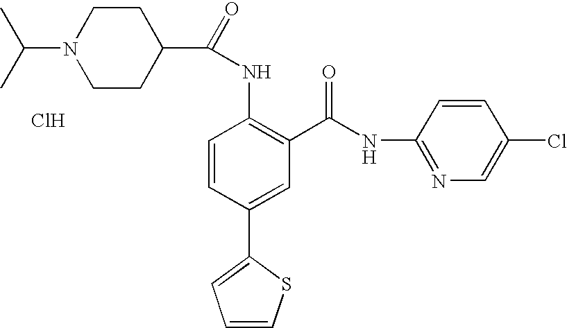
CC(C)N1CCC(C(=O)NC2=C(C(NC3=NC=C(Cl)C=C3)=O)C=C(C3=CC=CS3)C=C2)CC1.Cl
